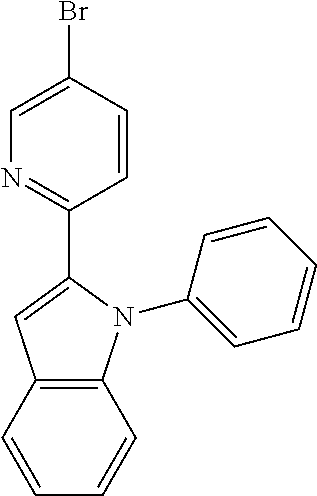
C1=C(C2=NC=C(Br)C=C2)N(C2=CC=CC=C2)C2=C1C=CC=C2
